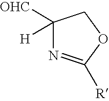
C1([OHC])([H])N=C([R])OC1
